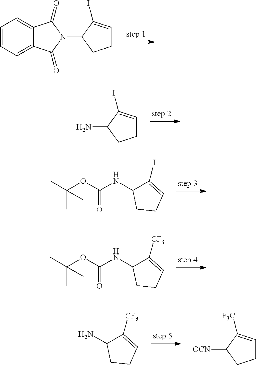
C1=CC=C2C(=C1)C(=O)N(C1C(I)=CCC1)C2=O.NC1C(I)=CCC1.CC(OC(NC1C(I)=CCC1)=O)(C)C.CC(OC(NC1C([CF3])=CCC1)=O)(C)C.NC1C([CF3])=CCC1.[OCN]C1C([F3C])=CCC1
